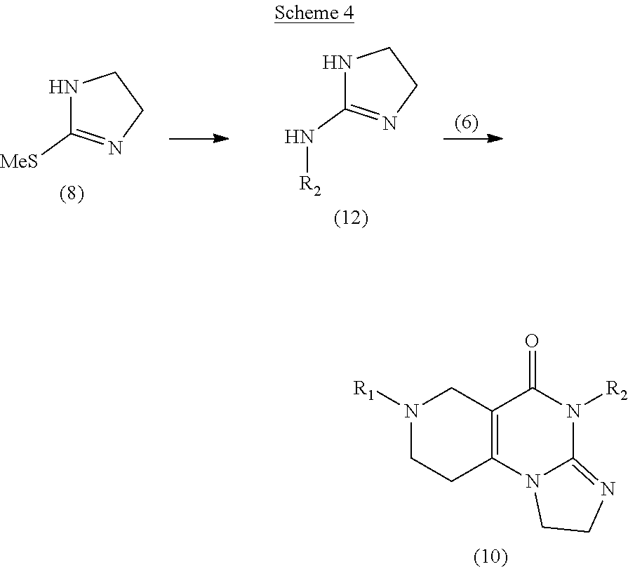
N1C([MeS])=NCC1.N1C(N[R2])=NCC1.N1([R1])CCC2=C(C1)C(=O)N([R2])C1=NCCN21
